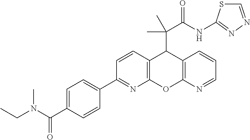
C(N(C(C1=CC=C(C2=NC3=C(C=C2)C(C(C(NC2=NN=CS2)=O)(C)C)C2=C(O3)N=CC=C2)C=C1)=O)C)C
